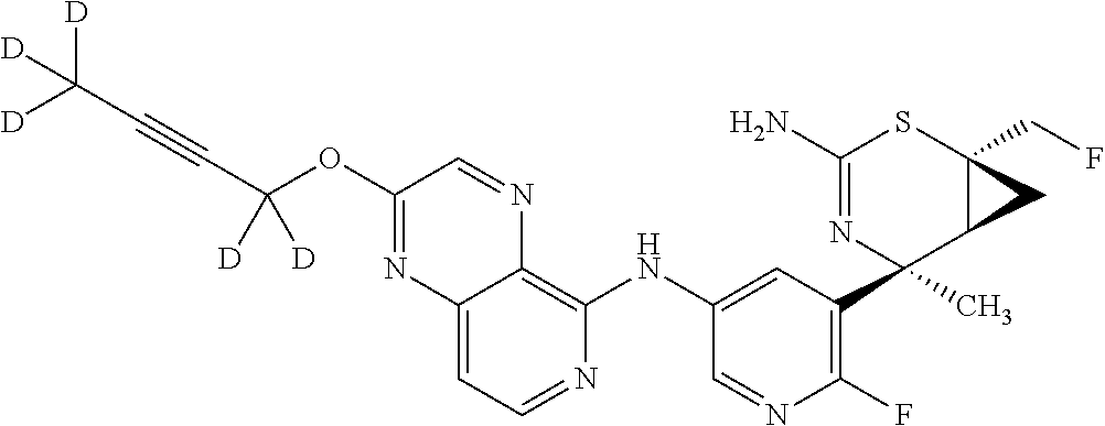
C12=CC=NC(NC3=CC(C4(C)C5C(CF)(SC(N)=N4)C5)=C(F)N=C3)=C1N=CC(OC(C#CC([D])([D])[D])([D])[D])=N2
